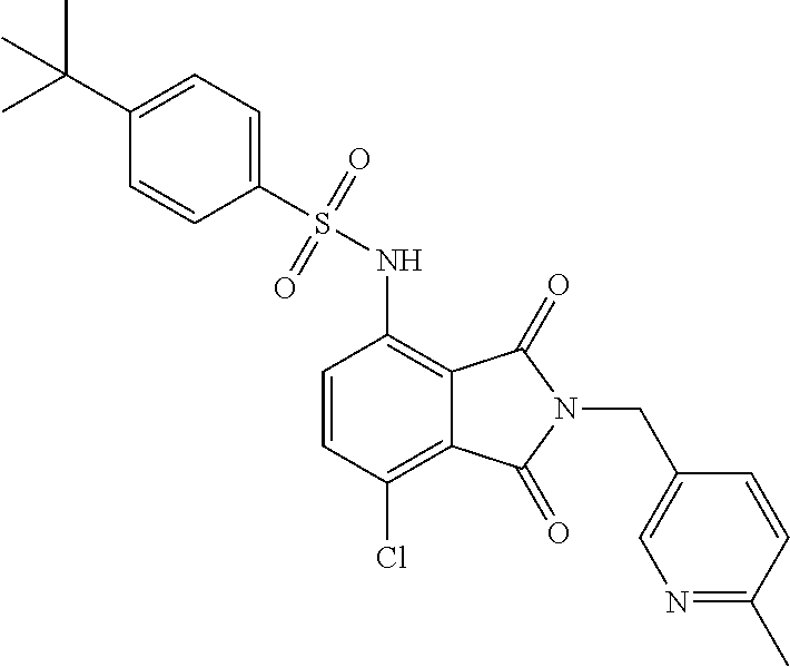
C1=CC(Cl)=C2C(=C1NS(=O)(=O)C1=CC=C(C(C)(C)C)C=C1)C(=O)N(CC1=CN=C(C)C=C1)C2=O
